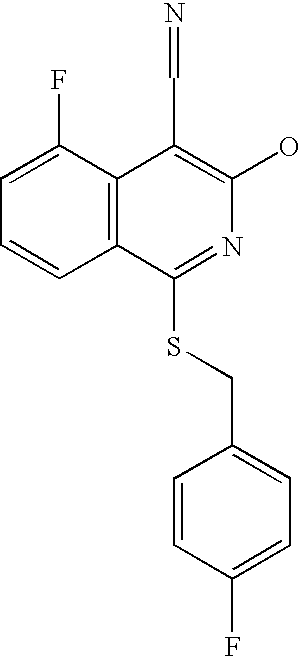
C1=C(F)C2=C(C=C1)C(SCC1=CC=C(F)C=C1)=NC(O)=C2C=N
